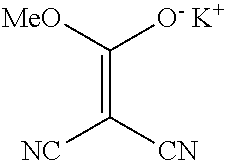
C(=C([CN])[NC])([MeO])[O- K+]
